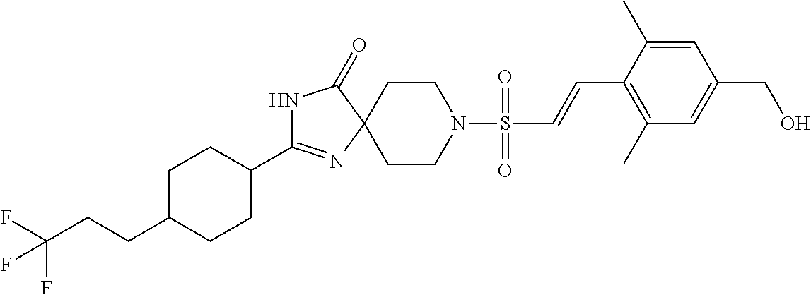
N1C(=O)C2(N=C1C1CCC(CCC(F)(F)F)CC1)CCN(S(=O)(=O)C=CC1=C(C)C=C(CO)C=C1C)CC2
